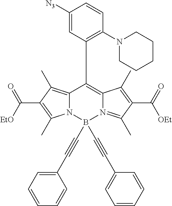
C12=C(C)C(C(=O)[EtO])=C(C)N1B(C#CC1=CC=CC=C1)(C#CC1=CC=CC=C1)N1=C(C)C(C(=O)[OEt])=C(C)C1=C2C1=C(N2CCCCC2)C=CC([N3])=C1
